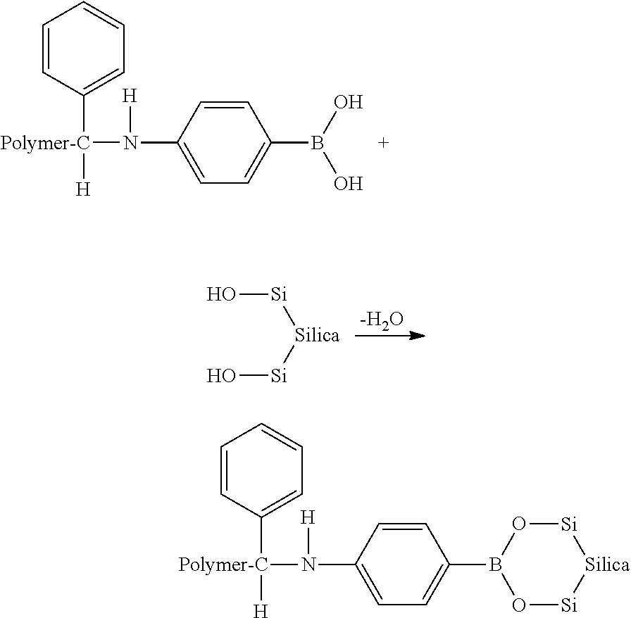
C1=CC([Polymer-C]([H])N([H])C2=CC=C(B(O)O)C=C2)=CC=C1.O[Si][Silica][Si]O.[-H2O].C1=CC([Polymer-C]([H])N([H])C2=CC=C(B3O[Si][Silica][Si]O3)C=C2)=CC=C1
